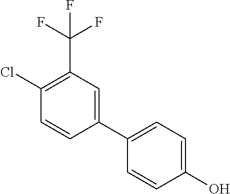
C1(C2=CC(C(F)(F)F)=C(Cl)C=C2)=CC=C(O)C=C1
